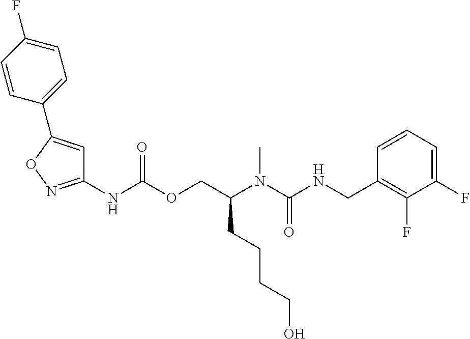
C1=CC(CNC(N(C(COC(NC2=NOC(C3=CC=C(F)C=C3)=C2)=O)CCCCO)C)=O)=C(F)C(F)=C1
